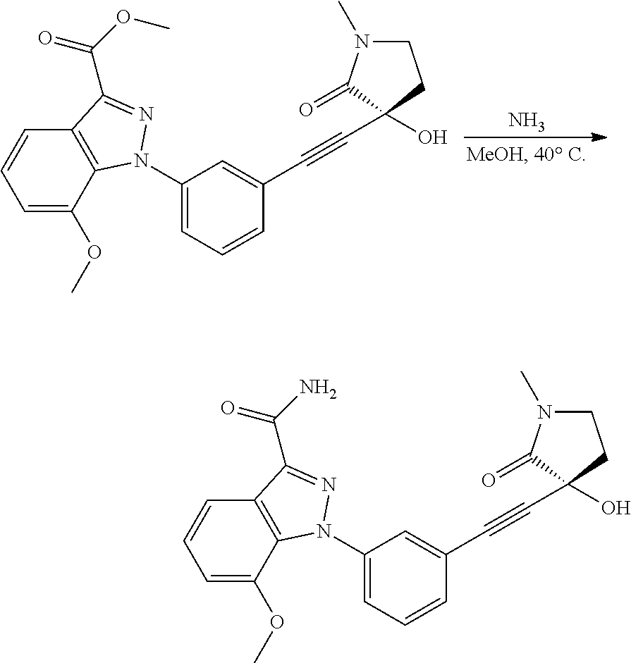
C1(N2C3=C(C=CC=C3OC)C(C(=O)OC)=N2)=CC=CC(C#CC2(O)CCN(C)C2=O)=C1.N.C1(N2C3=C(C=CC=C3OC)C(C(=O)N)=N2)=CC=CC(C#CC2(O)CCN(C)C2=O)=C1
